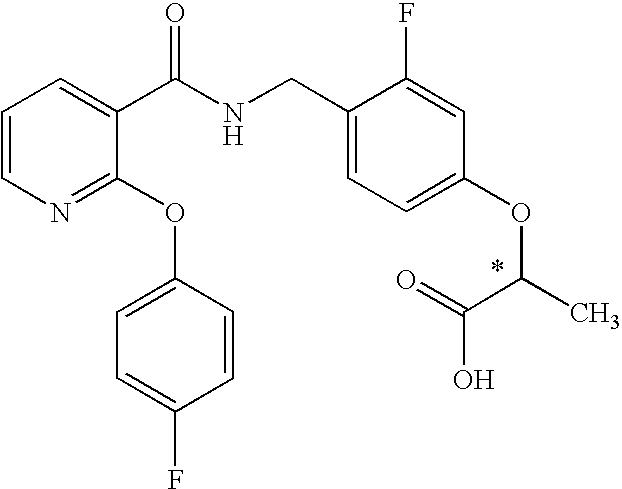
C1=CN=C(OC2=CC=C(F)C=C2)C(C(NCC2=CC=C(OC(C(O)=O)C)C=C2F)=O)=C1
